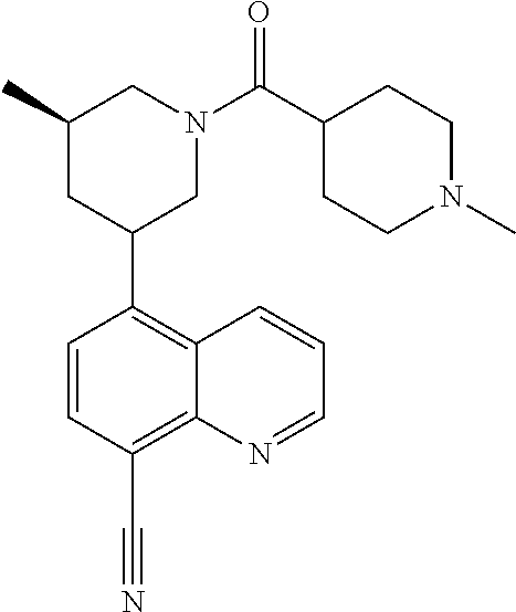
C1=CC(C#N)=C2C(=C1C1CN(C(=O)C3CCN(C)CC3)CC(C)C1)C=CC=N2
